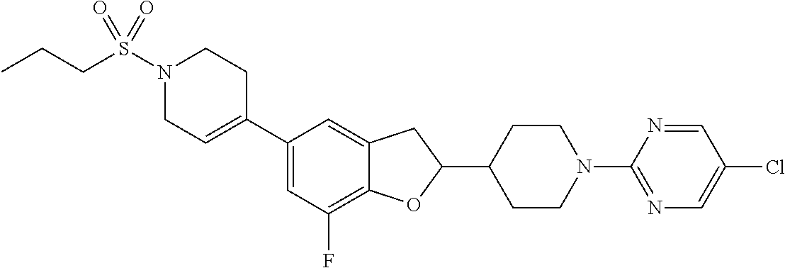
N1(S(CCC)(=O)=O)CC=C(C2=CC(F)=C3C(=C2)CC(C2CCN(C4=NC=C(Cl)C=N4)CC2)O3)CC1
